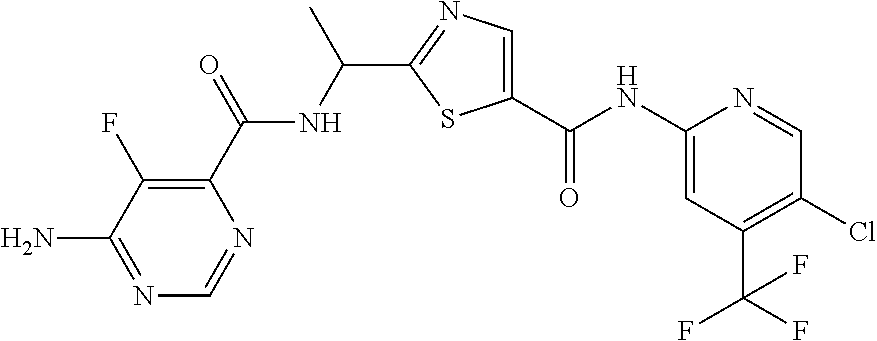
NC1=NC=NC(C(=O)NC(C)C2=NC=C(C(=O)NC3=CC(C(F)(F)F)=C(Cl)C=N3)S2)=C1F
